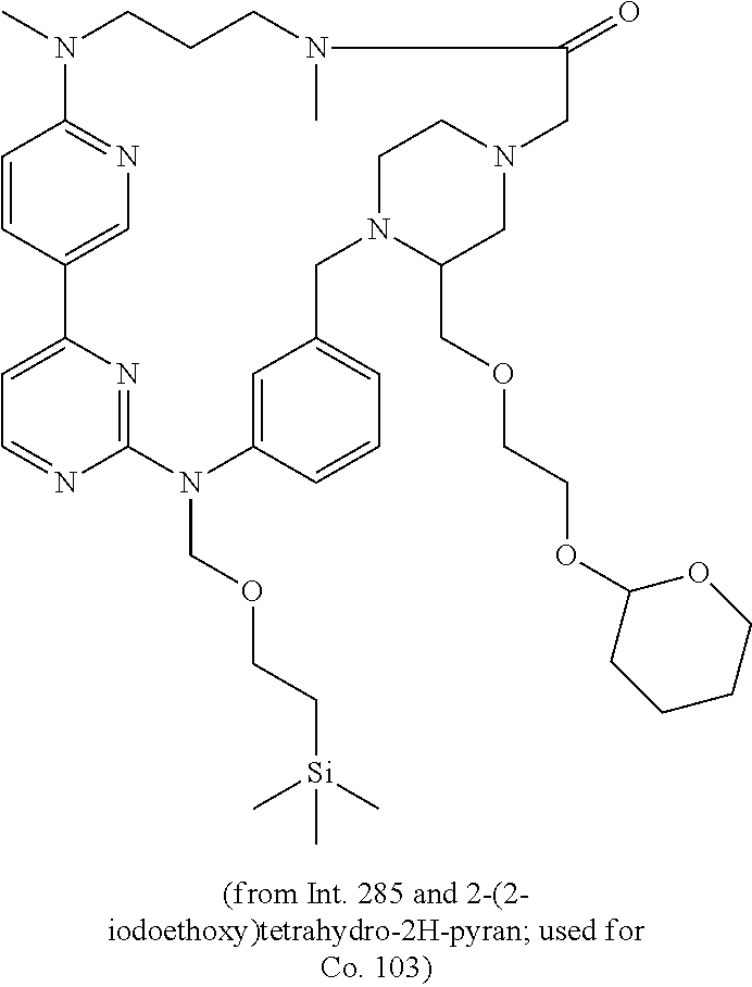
C12=NC(=CC=N1)C1=CN=C(C=C1)N(C)CCCN(C)C(=O)CN1CC(COCCOC3CCCCO3)N(CC3=CC=CC(=C3)N2COCC[Si](C)(C)C)CC1
